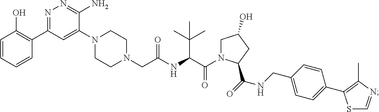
C1N(C(C(NC(CN2CCN(C3=CC(C4=C(O)C=CC=C4)=NN=C3N)CC2)=O)C(C)(C)C)=O)C(C(NCC2=CC=C(C3=C(C)N=CS3)C=C2)=O)CC1O
